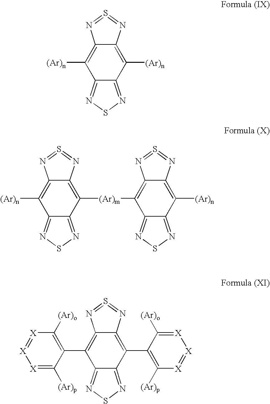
C1([(Ar)n])=C2C(=C([(Ar)n])C3=NSN=C13)N=S=N2.C1([(Ar)n])=C2C(=C([(Ar)m]C3=C4C(=C([(Ar)n])C5=NSN=C35)N=S=N4)C3=NSN=C13)N=S=N2.C1(C2=C([(Ar)o])[X]=[X][X]=C2[(Ar)p])=C2C(=C(C3=C([(Ar)p])[X]=[X][X]=C3[(Ar)o])C3=NSN=C13)N=S=N2
